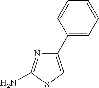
C1(C2=CC=CC=C2)=CSC(N)=N1
